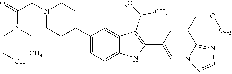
C1(C2CCN(CC(N(CC)CCO)=O)CC2)=CC=C2C(=C1)C(C(C)C)=C(C1=CN3C(=NC=N3)C(COC)=C1)N2
